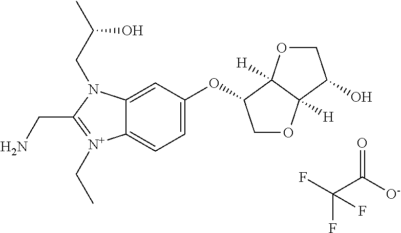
C12=CC(OC3COC4([H])C3([H])OCC4O)=CC=C1[N+](CC)=C(CN)N2CC(C)O.O=C([O-])C(F)(F)F
